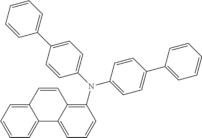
C12=CC=CC=C1C1=CC=CC(N(C3=CC=C(C4=CC=CC=C4)C=C3)C3=CC=C(C4=CC=CC=C4)C=C3)=C1C=C2
